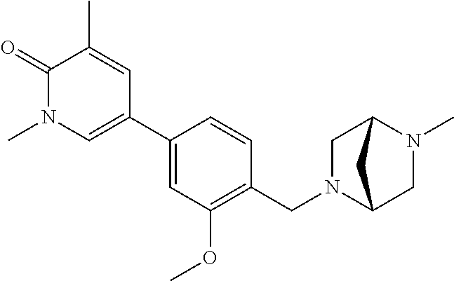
C1=C(C2=CN(C)C(=O)C(C)=C2)C=CC(CN2C3CN(C)C(C2)C3)=C1OC
